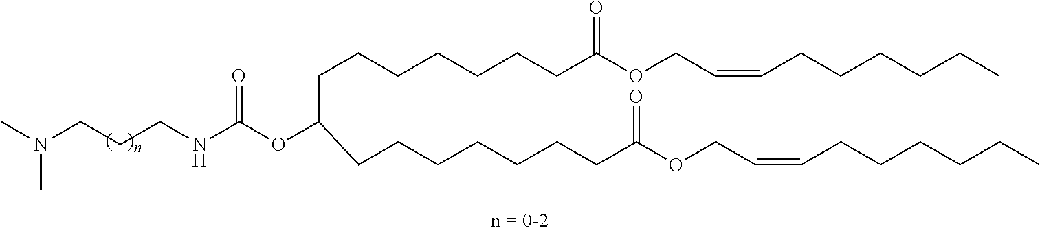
N(CCCNC(OC(CCCCCCCC(OCC=CCCCCCC)=O)CCCCCCCC(OCC=CCCCCCC)=O)=O)(C)C
